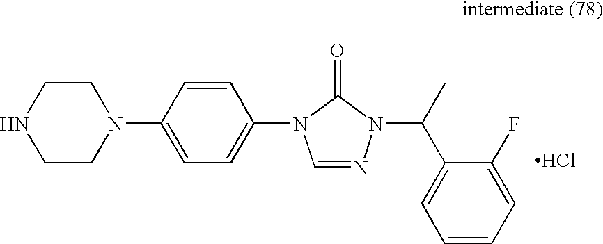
N1CCN(C2=CC=C(N3C=NN(C(C)C4=CC=CC=C4F)C3=O)C=C2)CC1.Cl
